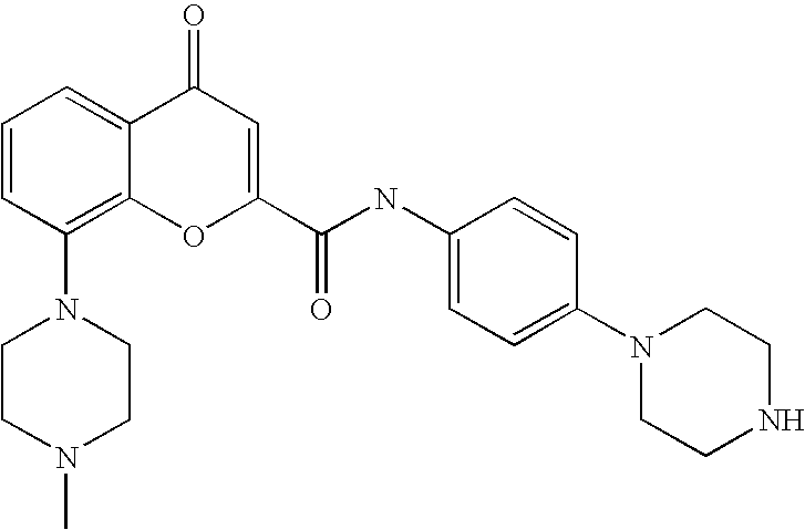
C1=CC(N2CCN(C)CC2)=C2C(=C1)C(=O)C=C(C(=O)NC1=CC=C(N3CCNCC3)C=C1)O2
